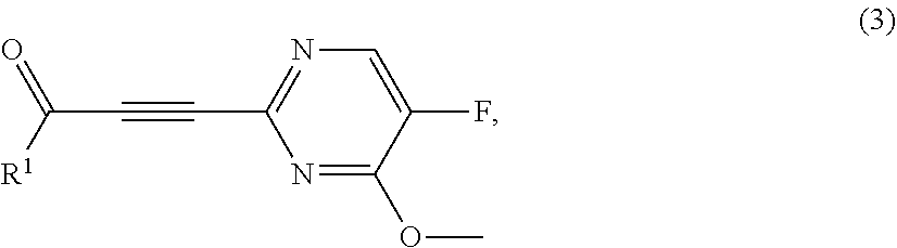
N1=C(C#CC(=O)[R1])N=C(OC)C(F)=C1
